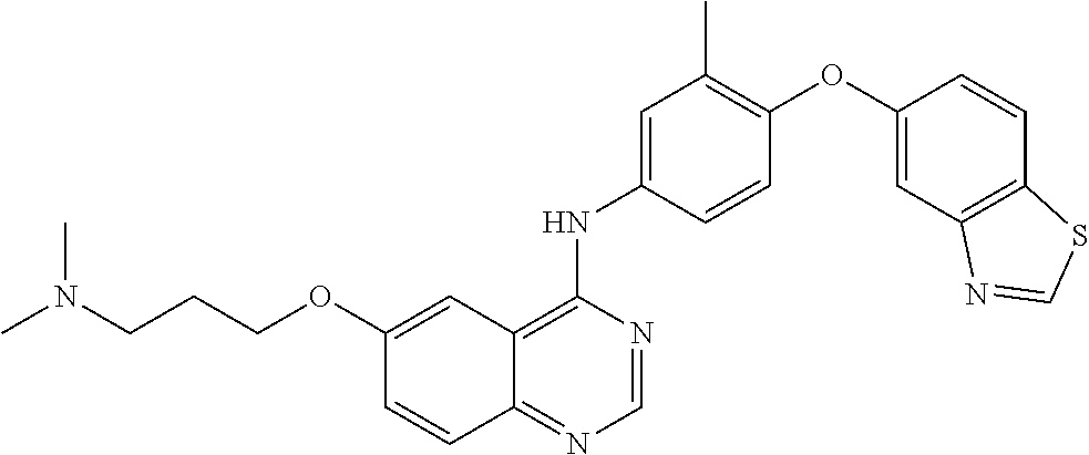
C1=CC(NC2=C3C(=NC=N2)C=CC(OCCCN(C)C)=C3)=CC(C)=C1OC1=CC2=C(C=C1)SC=N2
